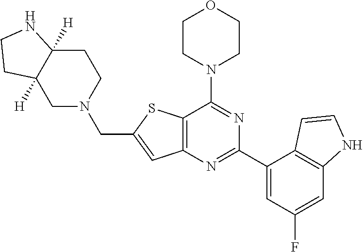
C12=C(N=C(C3=CC(F)=CC4=C3C=CN4)N=C1N1CCOCC1)C=C(CN1CCC3([H])C([H])(C1)CCN3)S2
